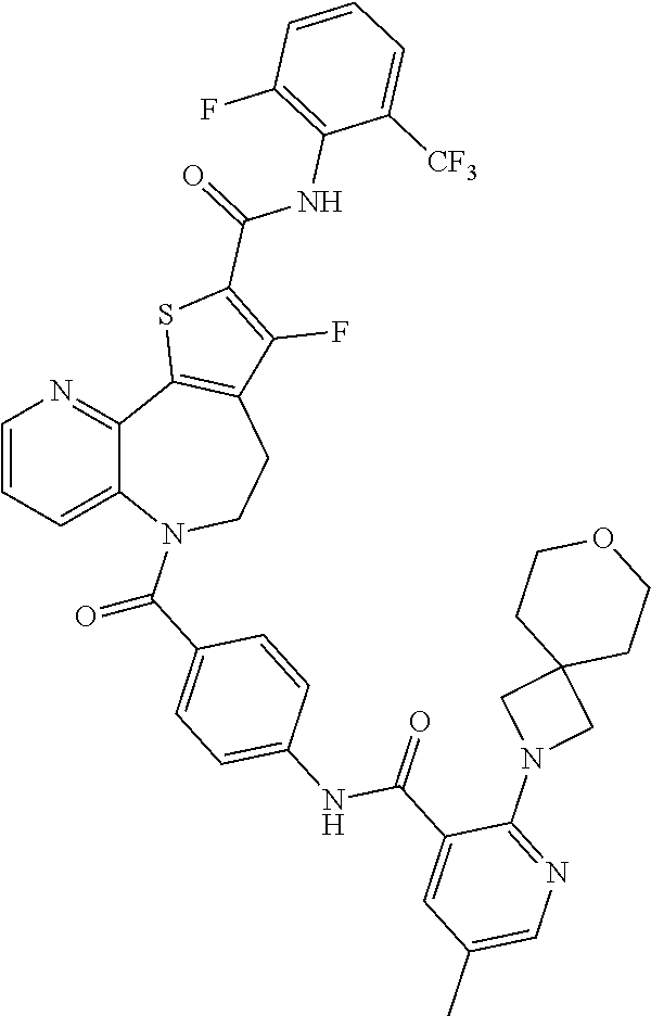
C(=O)(C1=CC=C(NC(=O)C2=CC(C)=CN=C2N2CC3(C2)CCOCC3)C=C1)N1C2=CC=CN=C2C2=C(CC1)C(F)=C(C(NC1=C(F)C=CC=C1[CF3])=O)S2
